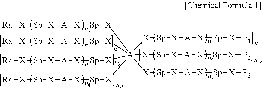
[Ra][X][Sp][X][A][X][Sp][X][A]([X][Sp][X][A][X][Sp][X][Ra])([X][Sp][X][A][X][Sp][X][Ra])([X][Sp][X][A][X][Sp][X][Ra])([X][Sp][X][A][X][Sp][X][P1])([X][Sp][X][A][X][Sp][X][P2])[X][Sp][X][A][X][Sp][X][P3]
